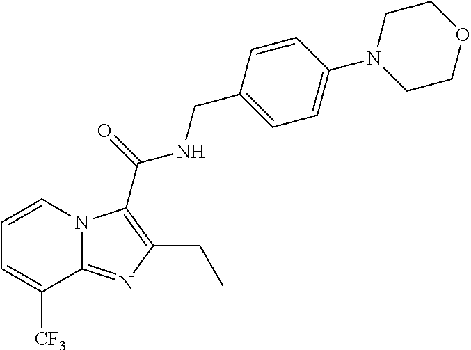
C1=CN2C(=NC(CC)=C2C(=O)NCC2=CC=C(N3CCOCC3)C=C2)C([CF3])=C1
